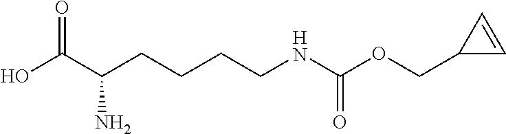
OC(C(CCCCNC(OCC1C=C1)=O)N)=O
